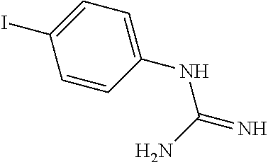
C1=CC(NC(=N)N)=CC=C1I
